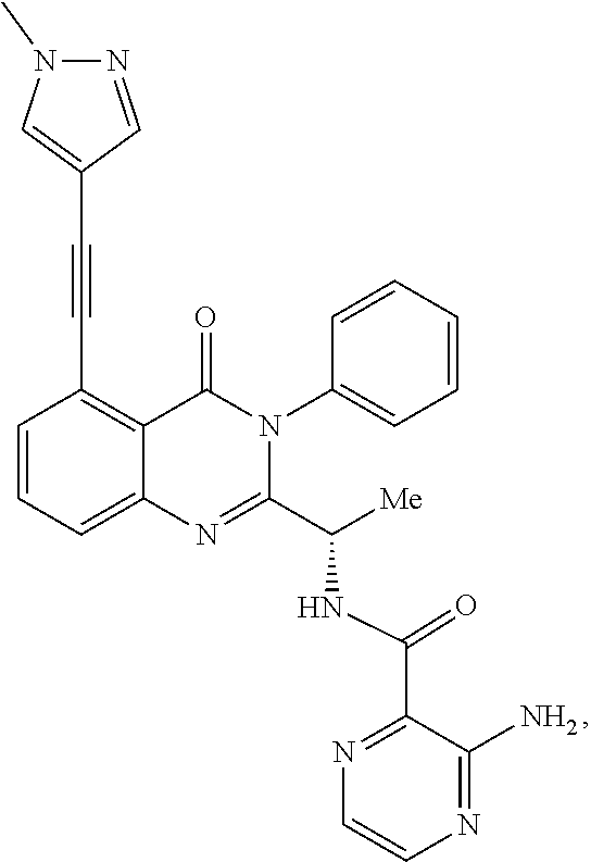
C1=CC=C2C(=C1C#CC1=CN(C)N=C1)C(=O)N(C1=CC=CC=C1)C(C([Me])NC(C1=NC=CN=C1N)=O)=N2
